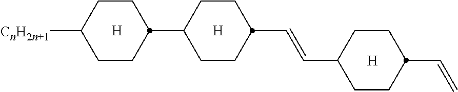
C1CC(C=CC2CCC(C=C)CC2)CCC1C1CCC([CnH2n+1])CC1.[H].[H].[H]
